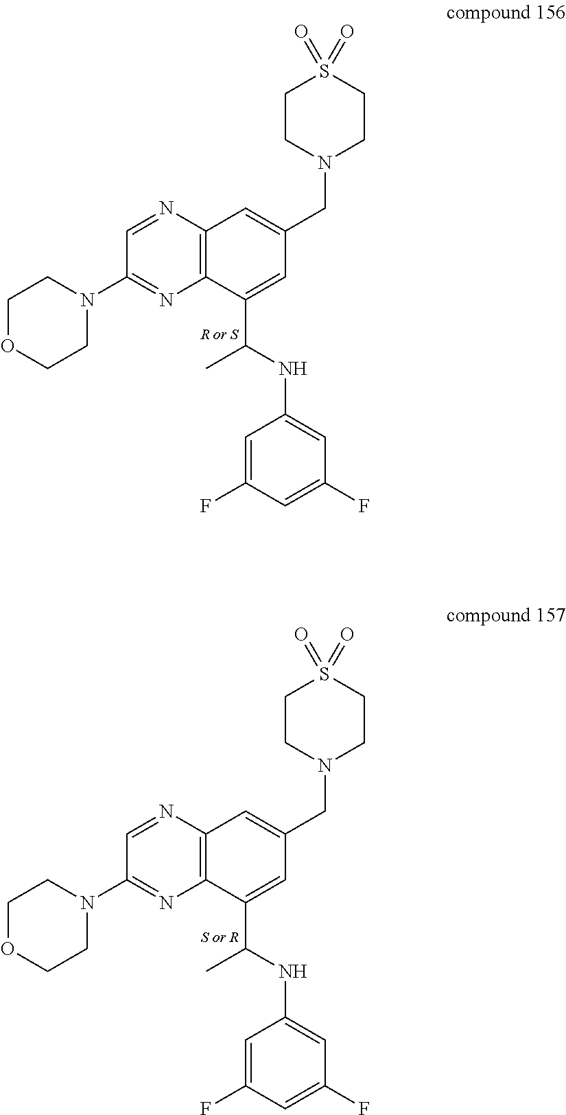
C12=C(N=CC(N3CCOCC3)=N1)C=C(CN1CCS(=O)(=O)CC1)C=C2C(C)NC1=CC(F)=CC(F)=C1.C12=C(N=CC(N3CCOCC3)=N1)C=C(CN1CCS(=O)(=O)CC1)C=C2C(C)NC1=CC(F)=CC(F)=C1
